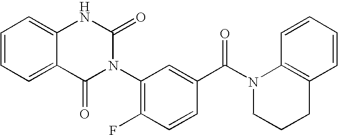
C1=CC=C2C(=C1)NC(=O)N(C1=C(F)C=CC(C(=O)N3CCCC4=C3C=CC=C4)=C1)C2=O
